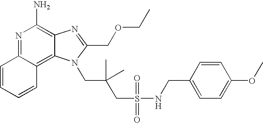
C1=CC=CC2=C3C(=C(N)N=C12)N=C(COCC)N3CC(CS(=O)(=O)NCC1=CC=C(OC)C=C1)(C)C
